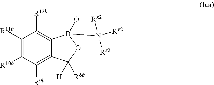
C1([R11b])=C([R10b])C([R9b])=C2C(=C1[R12b])B1(OC2([H])[R6b])O[Rx2]N1([Rz2])[Ry2]
